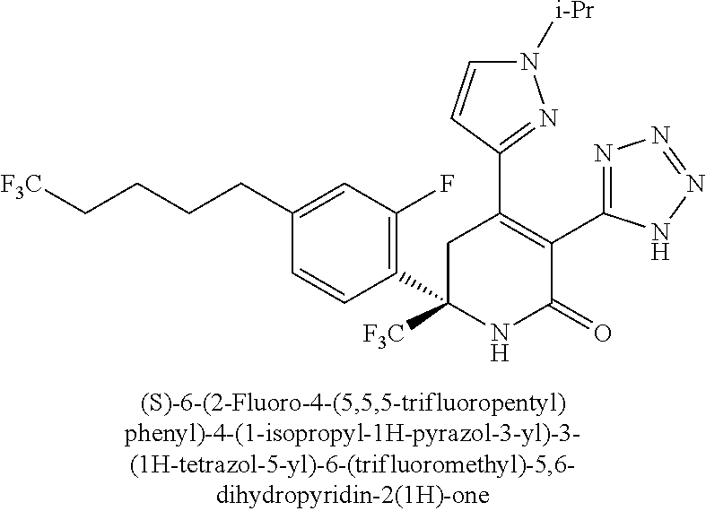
C1(C2=C(C3=NN=NN3)C(=O)NC(C3=C(F)C=C(CCCC[F3C])C=C3)([F3C])C2)=NN([i-Pr])C=C1
